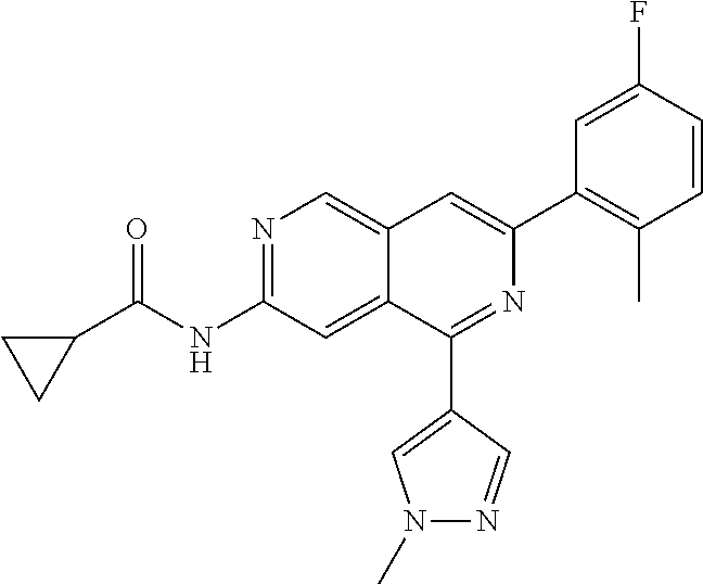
N1=C(NC(C2CC2)=O)C=C2C(=C1)C=C(C1=C(C)C=CC(F)=C1)N=C2C1=CN(C)N=C1
